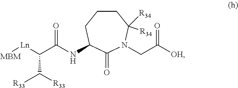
N(C(C([Ln][MBM])C([R33])[R33])=O)C1CCCC([R34])([R34])N(CC([OH])=O)C1=O
